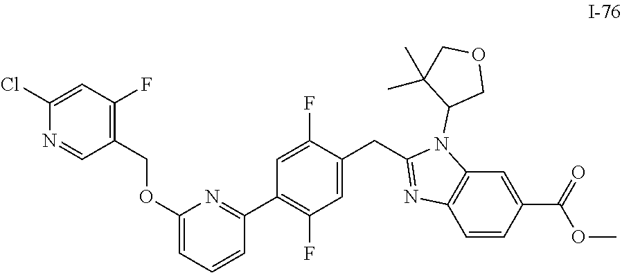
C1(Cl)=CC(F)=C(COC2=CC=CC(C3=C(F)C=C(CC4=NC5=C(N4C4COCC4(C)C)C=C(C(=O)OC)C=C5)C(F)=C3)=N2)C=N1
